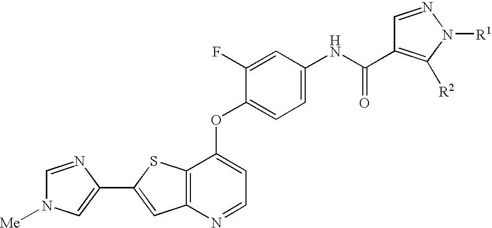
C1=NC(C2=CC3=C(C(OC4=CC=C(NC(C5=C([R2])N([R1])N=C5)=O)C=C4F)=CC=N3)S2)=CN1[Me]
